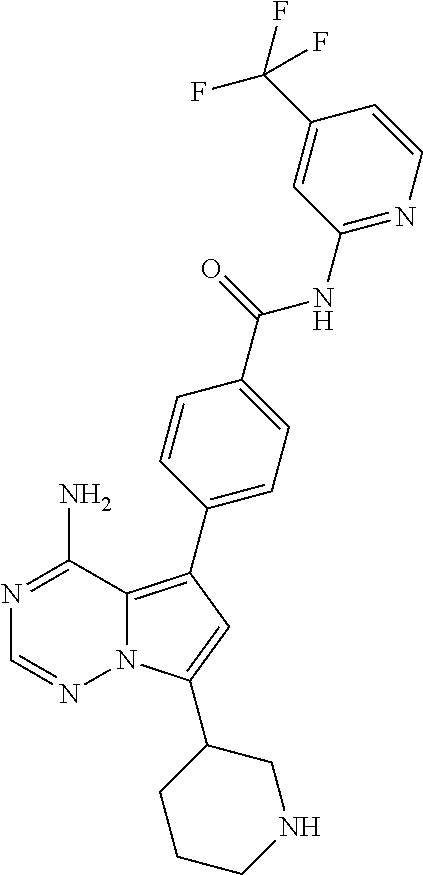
C1(N)=NC=NN2C1=C(C1=CC=C(C(NC3=NC=CC(C(F)(F)F)=C3)=O)C=C1)C=C2C1CCCNC1
